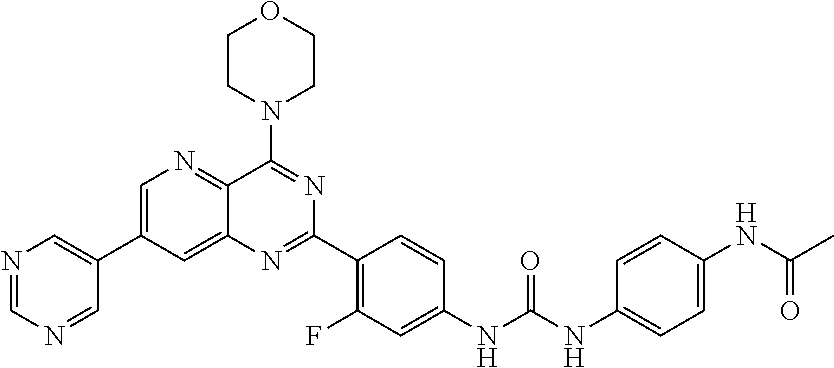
N1=CN=CC(C2=CN=C3C(=C2)N=C(C2=C(F)C=C(NC(NC4=CC=C(NC(C)=O)C=C4)=O)C=C2)N=C3N2CCOCC2)=C1
